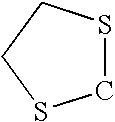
C1SCCS1
